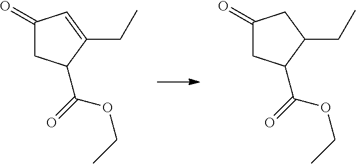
C1(=O)CC(C(=O)OCC)C(CC)C1.C1(=O)CC(C(=O)OCC)C(CC)=C1
